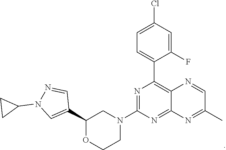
N1=C(N2CC(C3=CN(C4CC4)N=C3)OCC2)N=C2C(=C1C1=CC=C(Cl)C=C1F)N=CC(C)=N2
